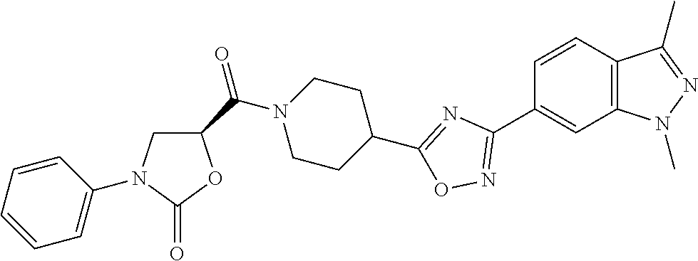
C1=CC2=C(C=C1C1=NOC(C3CCN(C(C4CN(C5=CC=CC=C5)C(=O)O4)=O)CC3)=N1)N(C)N=C2C
